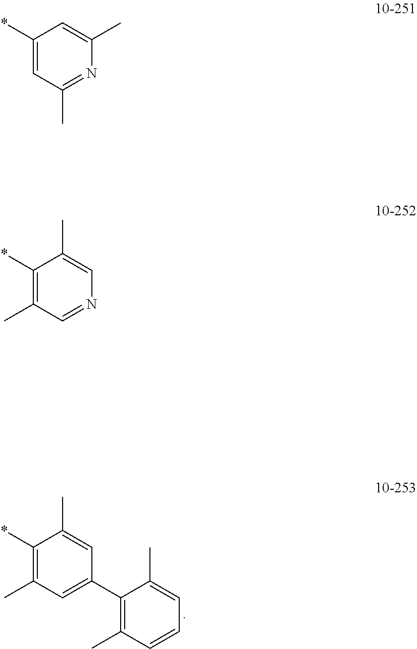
C1(*)=C(C)C=C(C2=C(C)C=CC=C2C)C=C1C.C1(*)=CC(C)=NC(C)=C1.C1(*)=C(C)C=NC=C1C
